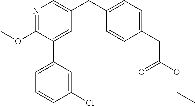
C1=C(C2=CC=CC(Cl)=C2)C(OC)=NC=C1CC1=CC=C(CC(OCC)=O)C=C1
